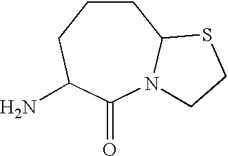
C1CCC(N)C(=O)N2C1SCC2
